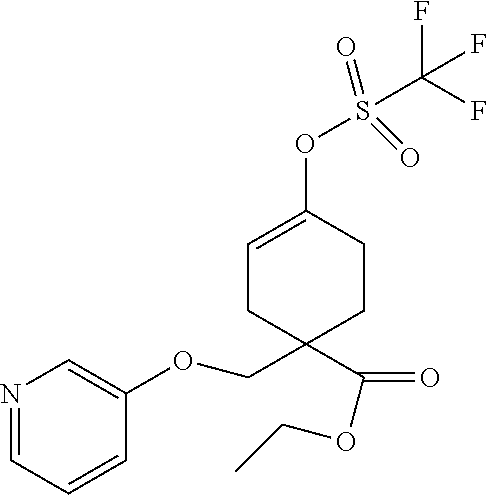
N1=CC=CC(OCC2(C(OCC)=O)CCC(OS(C(F)(F)F)(=O)=O)=CC2)=C1
